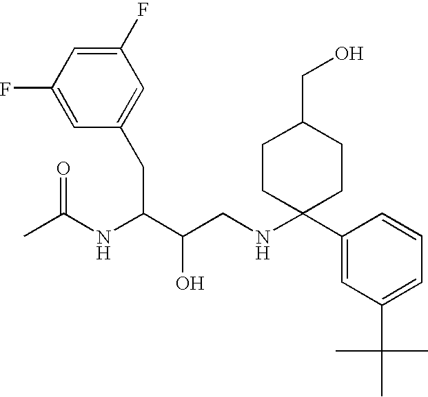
C1(F)=CC(F)=CC(CC(C(CNC2(C3=CC(C(C)(C)C)=CC=C3)CCC(CO)CC2)O)NC(C)=O)=C1
